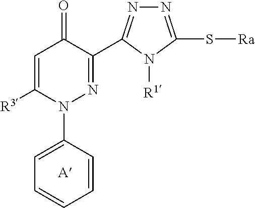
C1=C(N2N=C(C3=NN=C(S[Ra])N3[R1])C(=O)C=C2[R3])C=CC=C1
